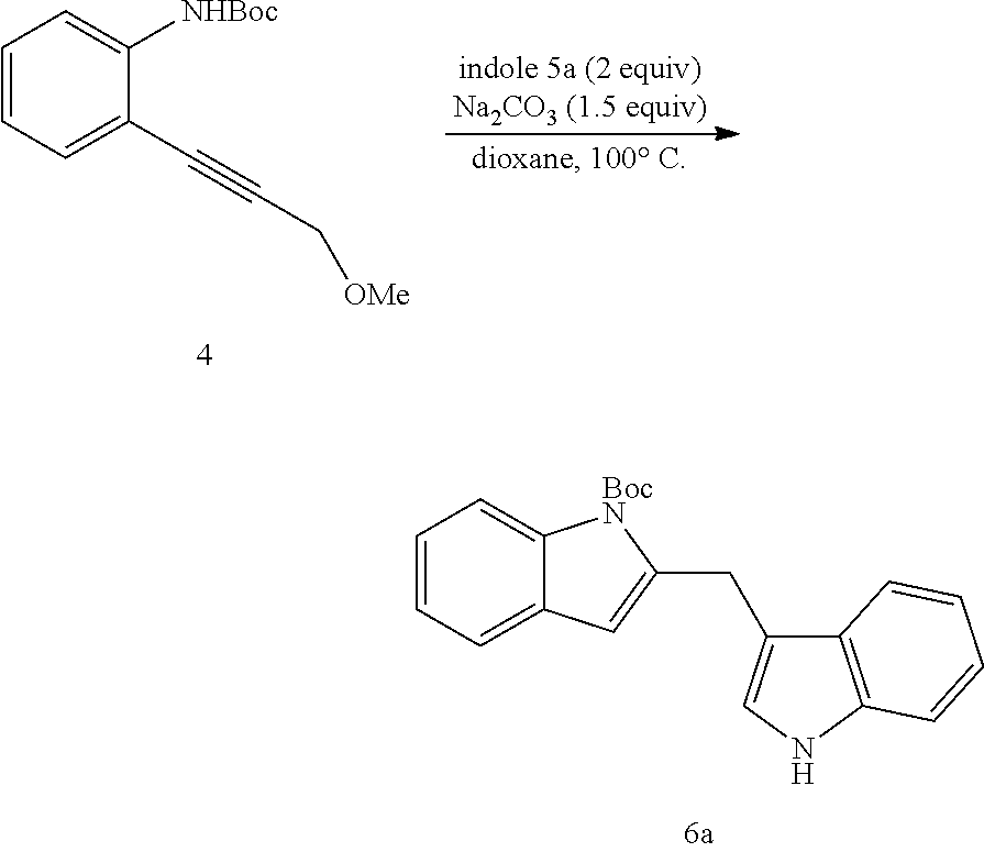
C1=CC=C(C#CC[OMe])C([NHBoc])=C1.C12=C(NC=C1CC1=CC3=CC=CC=C3[BocN]1)C=CC=C2
